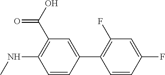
C1=CC(C2=C(F)C=C(F)C=C2)=CC(C(O)=O)=C1NC
